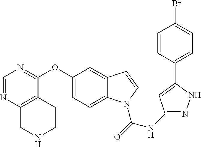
O(C1=CC=C2C(=C1)C=CN2C(=O)NC1=NNC(C2=CC=C(Br)C=C2)=C1)C1=NC=NC2=C1CCNC2
